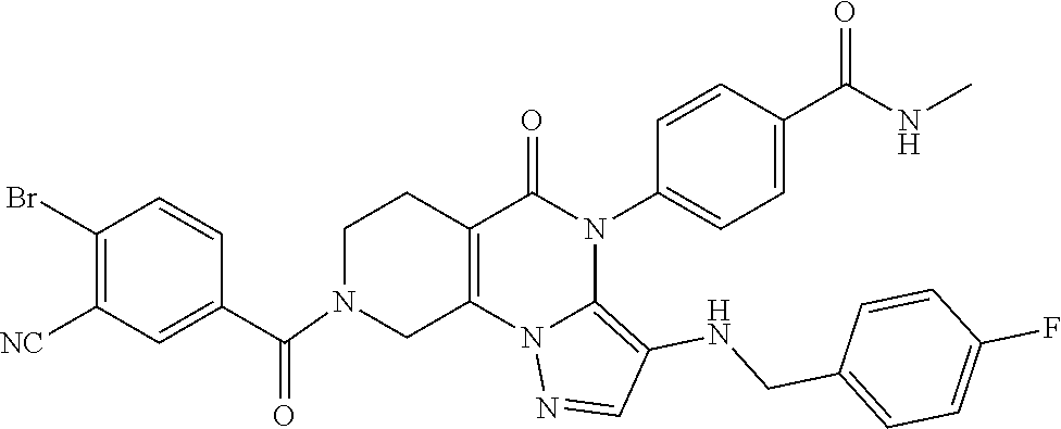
C1(Br)=C([NC])C=C(C(=O)N2CC3=C(CC2)C(=O)N(C2=CC=C(C(NC)=O)C=C2)C2=C(NCC4=CC=C(F)C=C4)C=NN32)C=C1
